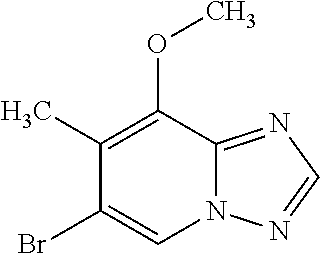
C1(C)=C(OC)C2=NC=NN2C=C1Br
